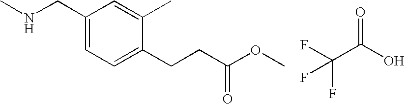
C1(CCC(OC)=O)=CC=C(CNC)C=C1C.O=C(O)C(F)(F)F
